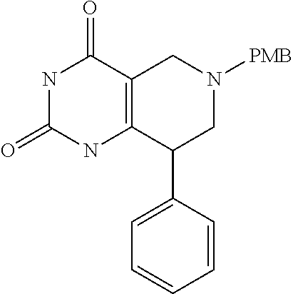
C1=CC=CC=C1C1CN([PMB])CC2=C1NC(=O)NC2=O
